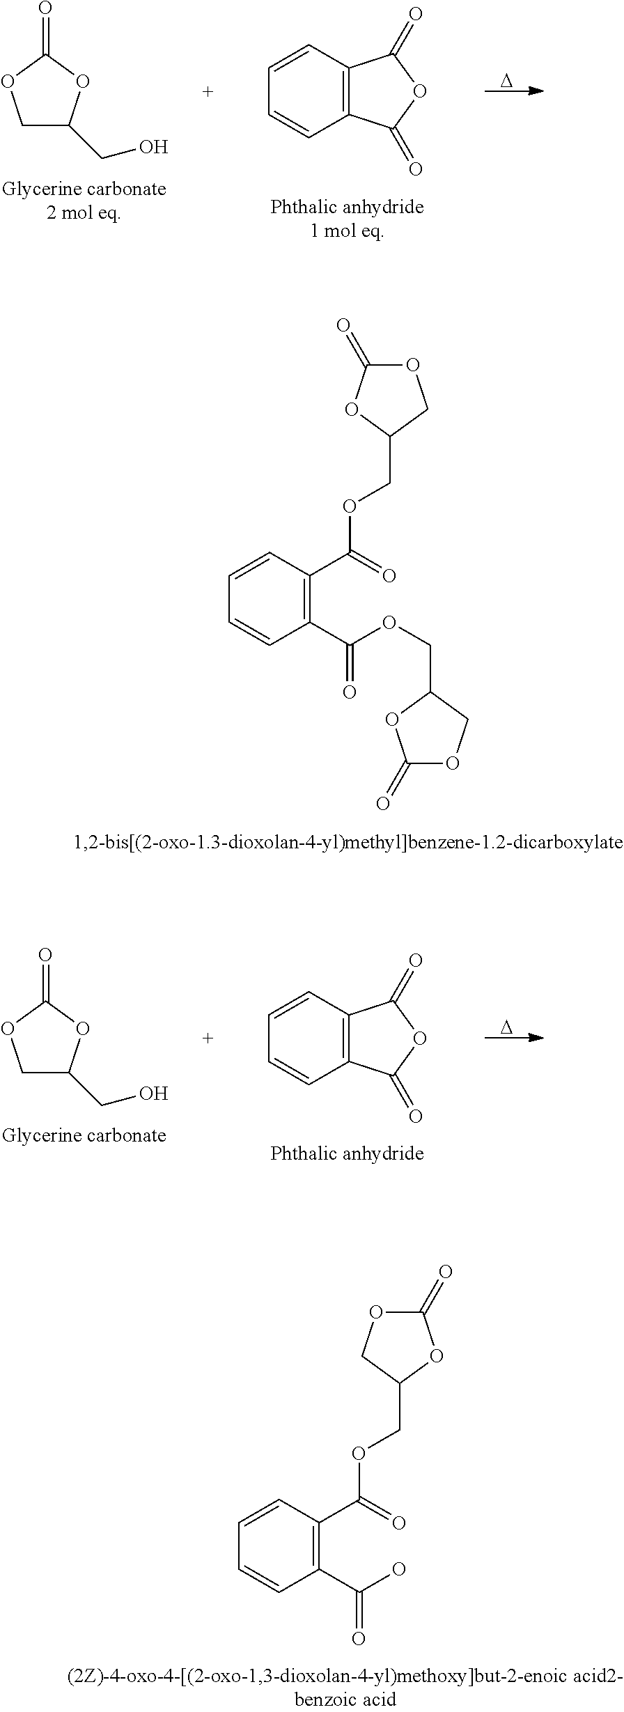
O1C(=O)OC(COC(=O)C2=C(C(=O)OCC3OC(=O)OC3)C=CC=C2)C1.C1C(CO)OC(=O)O1.C1=CC2=C(C=C1)C(=O)OC2=O.[D].C1C(CO)OC(=O)O1.C1=CC2=C(C=C1)C(=O)OC2=O.[D].C1(=O)OCC(COC(=O)C2=C(C(=O)O)C=CC=C2)O1
